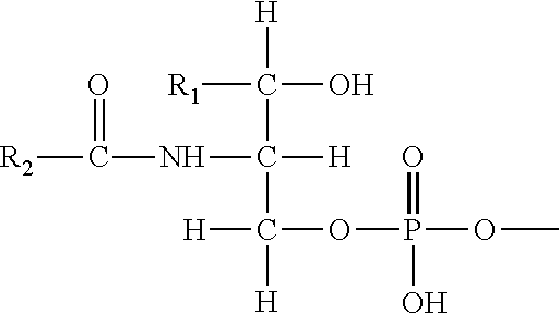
[R1]C([H])(O)C(NC(=O)[R2])([H])C([H])(OP(OC)(=O)O)[H]
